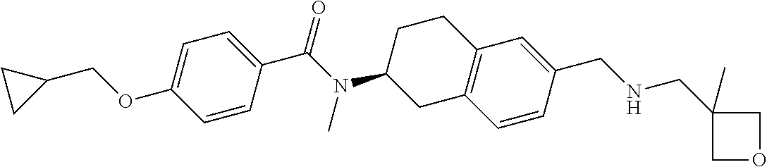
C1=C(OCC2CC2)C=CC(C(N(C2CC3=C(CC2)C=C(CNCC2(C)COC2)C=C3)C)=O)=C1
